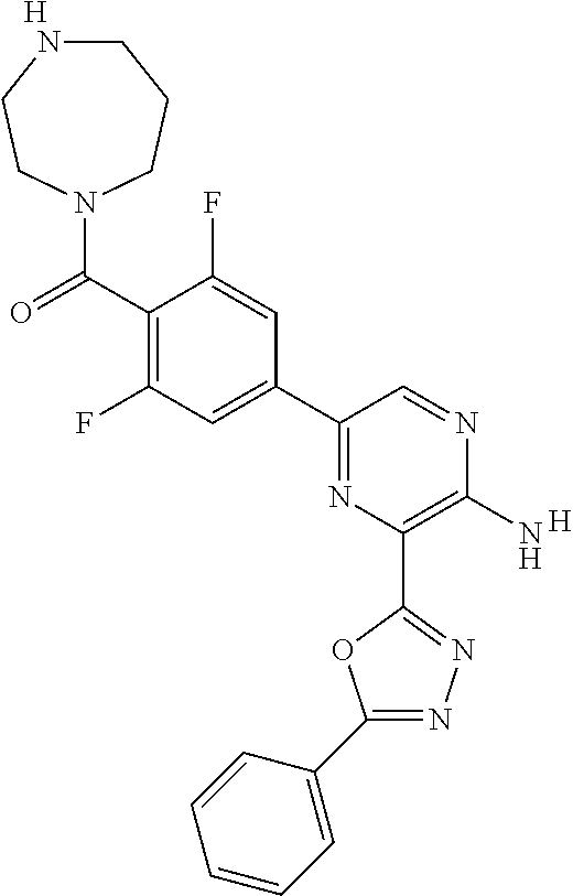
C1(N)=C(C2=NN=C(C3=CC=CC=C3)O2)N=C(C2=CC(F)=C(C(=O)N3CCCNCC3)C(F)=C2)C=N1.[H].[H]
